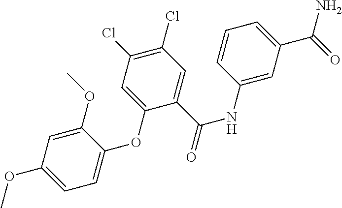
C1(OC)=CC(OC)=CC=C1OC1=CC(Cl)=C(Cl)C=C1C(NC1=CC(C(N)=O)=CC=C1)=O
